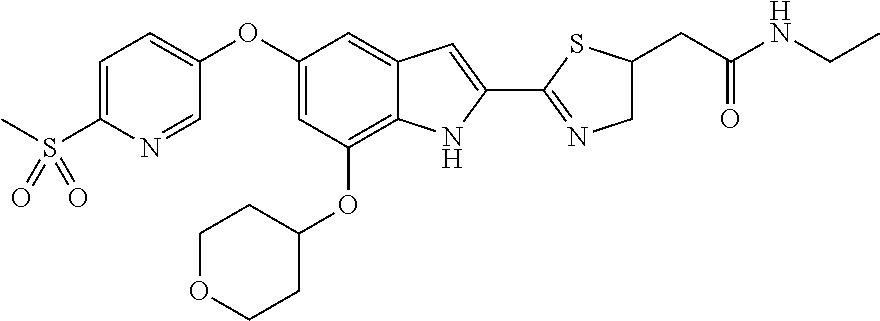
C1=C(S(C)(=O)=O)N=CC(OC2=CC(OC3CCOCC3)=C3C(=C2)C=C(C2=NCC(CC(NCC)=O)S2)N3)=C1
